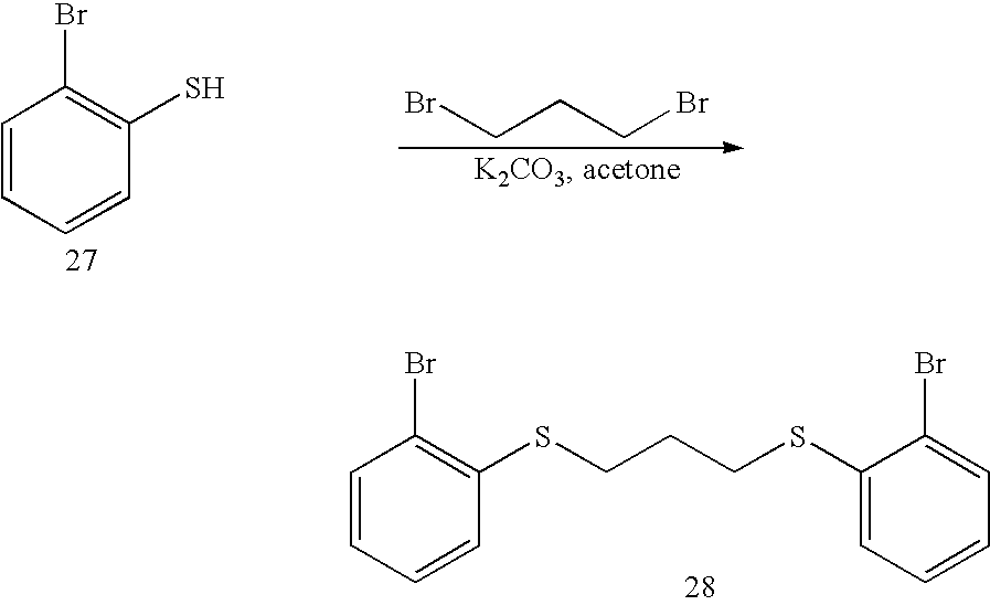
C1=CC=CC(S)=C1Br.BrCCCBr.S(CCCSC1=CC=CC=C1Br)C1=C(Br)C=CC=C1
